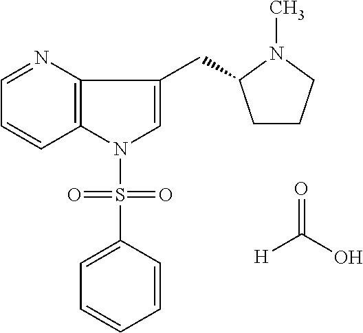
[H]C(O)=O.C1=NC2=C(C=C1)N(S(=O)(=O)C1=CC=CC=C1)C=C2CC1CCCN1C
